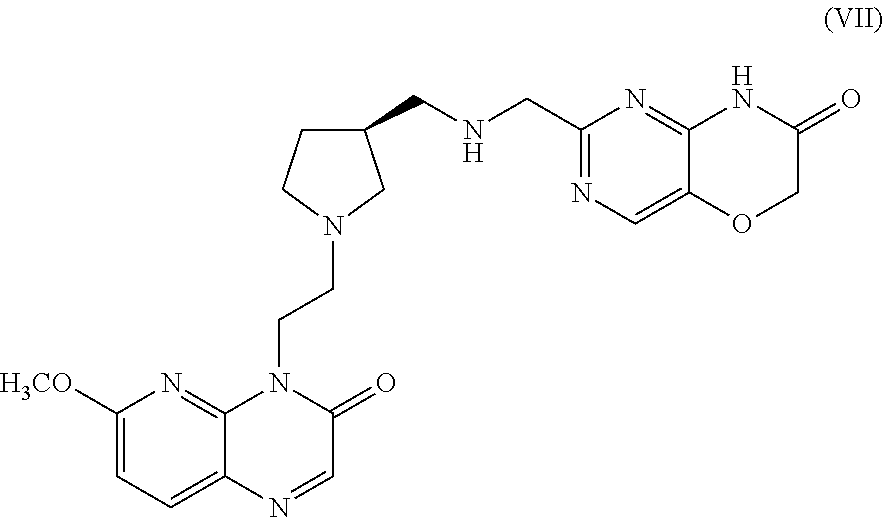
C1(CNCC2CN(CCN3C4=NC([H3CO])=CC=C4N=CC3=O)CC2)=NC=C2C(=N1)NC(=O)CO2
